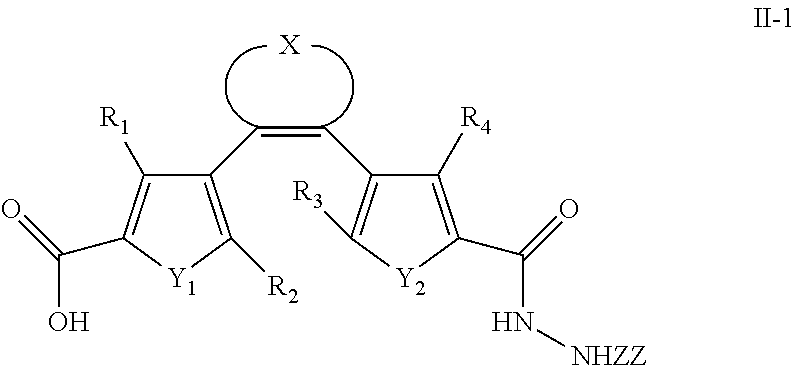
C1(C=CC2=C([R3])[Y2]C(C(N[NHZZ])=O)=C2[R4])=C([R2])[Y1]C(C(O)=O)=C1[R1].[X]
